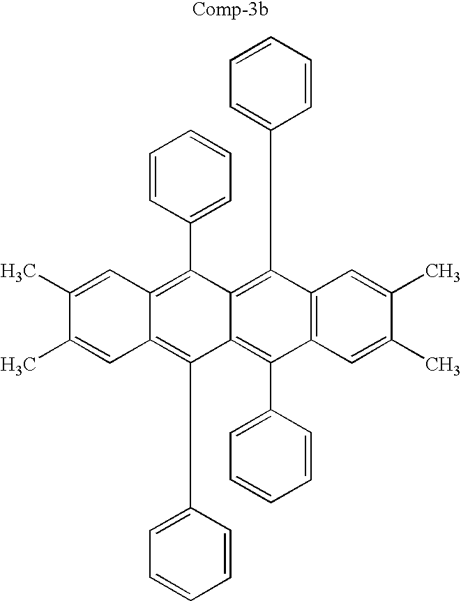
C1(C)=CC2=C(C3=CC=CC=C3)C3=C(C4=CC=CC=C4)C4=C(C(C5=CC=CC=C5)=C3C(C3=CC=CC=C3)=C2C=C1C)C=C(C)C(C)=C4
